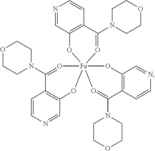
C12=C(C(N3CCOCC3)=O[Fe]34(O1)(OC1=C(C=CN=C1)C(N1CCOCC1)=O3)OC1=C(C=CN=C1)C(N1CCOCC1)=O4)C=CN=C2
